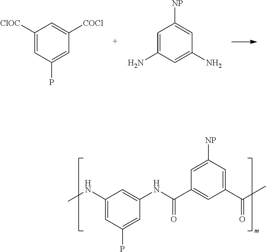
C1([ClOC])=CC(P)=CC([COCl])=C1.C1=C(N)C=C(N)C=C1[NP].C1(NC)=CC(P)=CC(NC(C2=CC(C(C)=O)=CC([NP])=C2)=O)=C1
